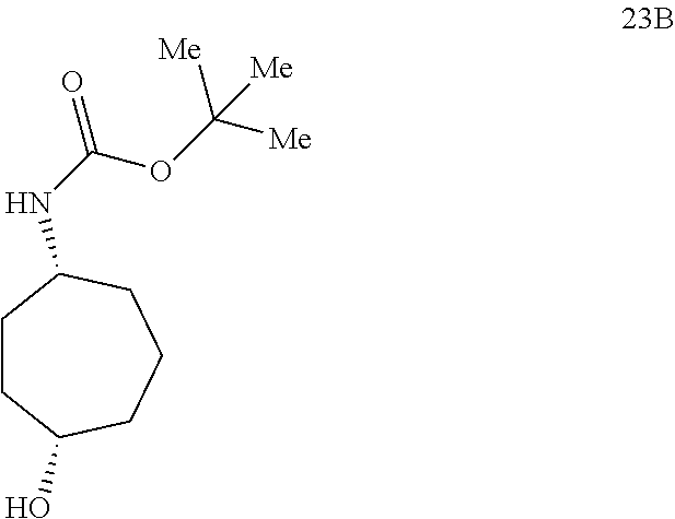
C1CC(O)CCCC1NC(OC([Me])([Me])[Me])=O
